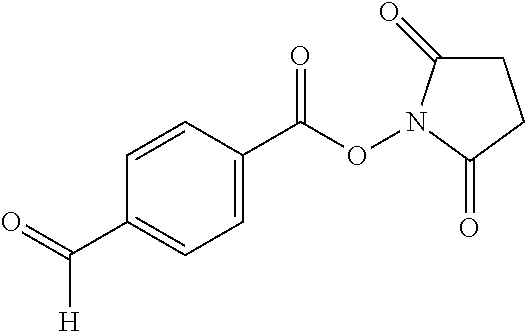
C1(C(=O)[H])=CC=C(C(ON2C(=O)CCC2=O)=O)C=C1
